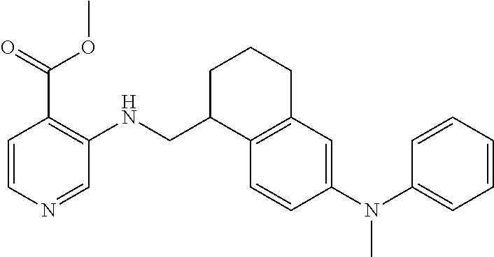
C1=CC(N(C2=CC=CC=C2)C)=CC2=C1C(CNC1=C(C(OC)=O)C=CN=C1)CCC2
